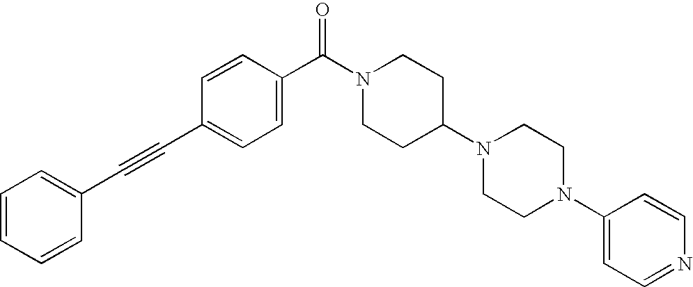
C1=CC=CC(C#CC2=CC=C(C(N3CCC(N4CCN(C5=CC=NC=C5)CC4)CC3)=O)C=C2)=C1
